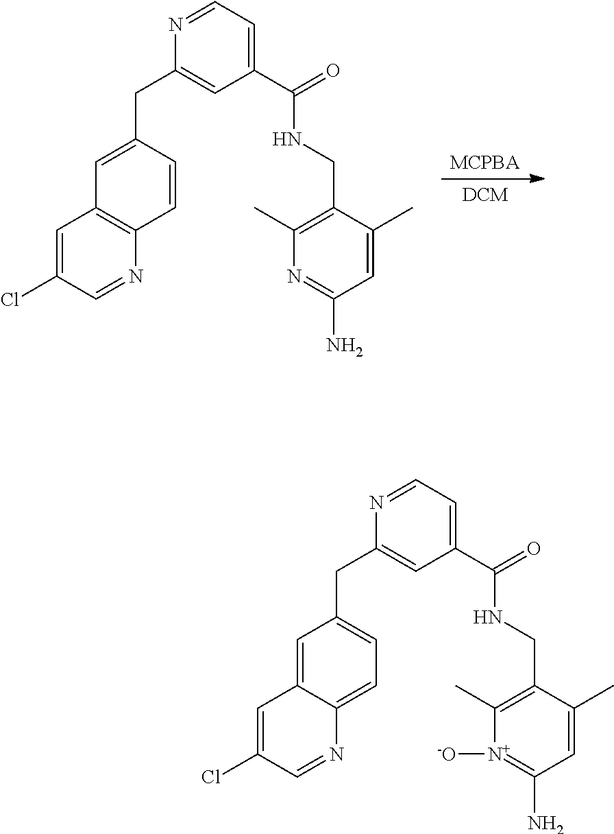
[MCPBA].[DCM].C1(CC2=CC(C(=O)NCC3=C(C)N=C(N)C=C3C)=CC=N2)=CC2=C(N=CC(Cl)=C2)C=C1.C1(CC2=CC(C(=O)NCC3=C(C)[N+]([-O])=C(N)C=C3C)=CC=N2)=CC=C2C(=C1)C=C(Cl)C=N2
